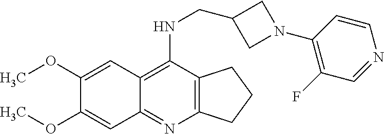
C12=C(C(NCC3CN(C4=C(F)C=NC=C4)C3)=C3C(=N1)C=C(OC)C(OC)=C3)CCC2
